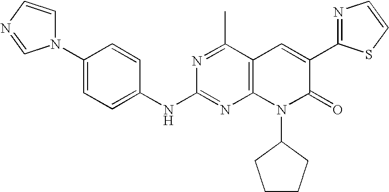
C1(NC2=NC3=C(C(C)=N2)C=C(C2=NC=CS2)C(=O)N3C2CCCC2)=CC=C(N2C=CN=C2)C=C1
